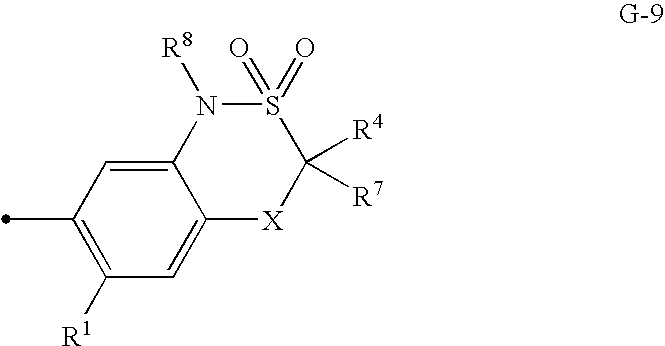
C12=CC(C)=C([R1])C=C1[X]C([R4])([R7])S(=O)(=O)N2[R8]
